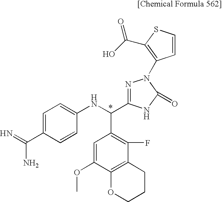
C1=C(C(=N)N)C=CC(NC(C2=C(F)C3=C(C(OC)=C2)OCCC3)C2=NN(C3=C(C(O)=O)SC=C3)C(=O)N2)=C1
